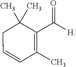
C1(C)(C)CC=CC(C)=C1C(=O)[H]
